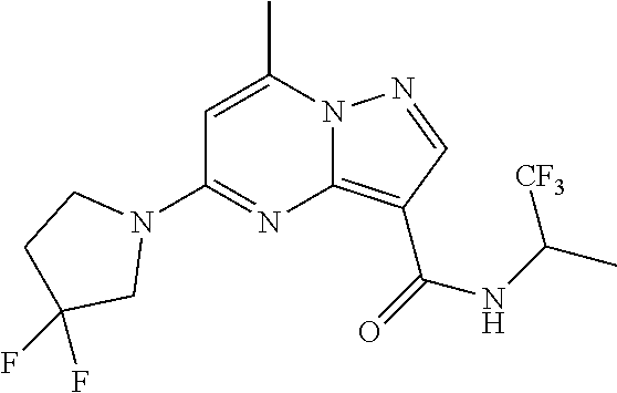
C1=C(C)N2C(=C(C(=O)NC(C)[CF3])C=N2)N=C1N1CCC(F)(F)C1
